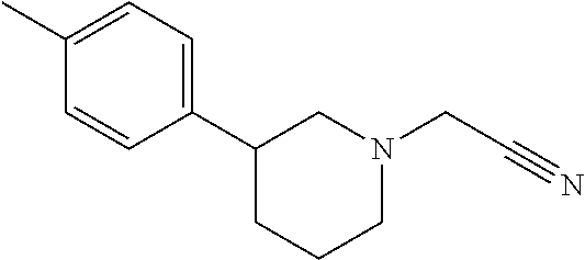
C1N(CC#N)CC(C2=CC=C(C)C=C2)CC1
